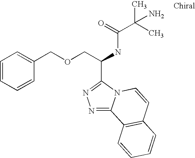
C(C(NC(=O)C(C)(N)C)C1=NN=C2N1C=CC1=C2C=CC=C1)OCC1=CC=CC=C1
